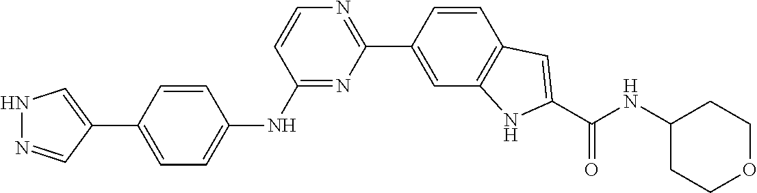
C1=CC(C2=NC=CC(NC3=CC=C(C4=CNN=C4)C=C3)=N2)=CC2=C1C=C(C(NC1CCOCC1)=O)N2
